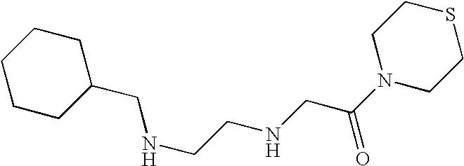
C1CCC(CNCCNCC(N2CCSCC2)=O)CC1
